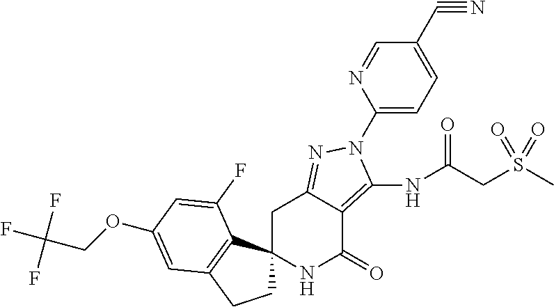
C1C2(C3=C(C1)C=C(OCC(F)(F)F)C=C3F)NC(=O)C1=C(NC(CS(C)(=O)=O)=O)N(C3=CC=C(C#N)C=N3)N=C1C2
